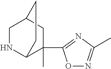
N1C2C(C3=NC(C)=NO3)(C)CC(C1)CC2
